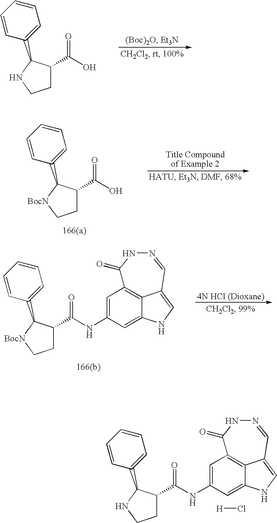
C1=C(C2C(C(=O)O)CCN2)C=CC=C1.C1=C(C2C(C(=O)O)CC[BocN]2)C=CC=C1.C1=C(NC(C2CC[BocN]C2C2=CC=CC=C2)=O)C=C2NC=C3C2=C1C(=O)NN=C3.C1=C(NC(C2CCNC2C2=CC=CC=C2)=O)C=C2NC=C3C2=C1C(=O)NN=C3.[H]Cl
